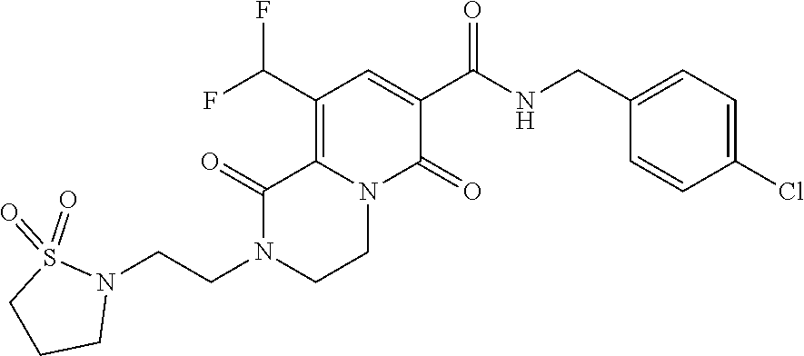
C12=C(C(F)F)C=C(C(=O)NCC3=CC=C(Cl)C=C3)C(=O)N1CCN(CCN1S(=O)(=O)CCC1)C2=O
